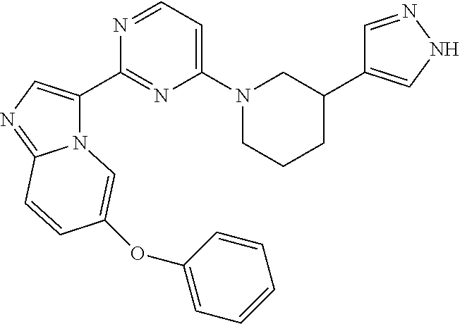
N12C(C3=NC(N4CCCC(C5=CNN=C5)C4)=CC=N3)=CN=C1C=CC(OC1=CC=CC=C1)=C2
